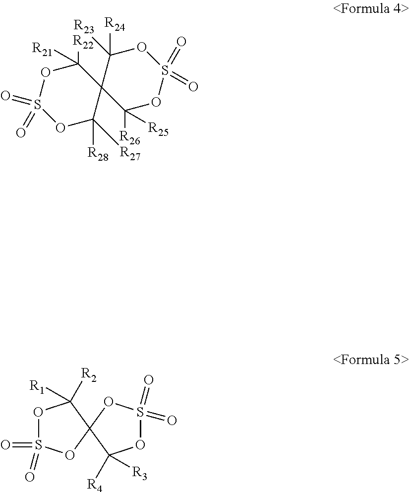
O1C([R28])([R27])C2(C([R22])([R21])OS1(=O)=O)C([R26])([R25])OS(=O)(=O)OC2([R24])[R23].O1S(=O)(=O)OC2(C1([R1])[R2])C([R3])([R4])OS(=O)(=O)O2
